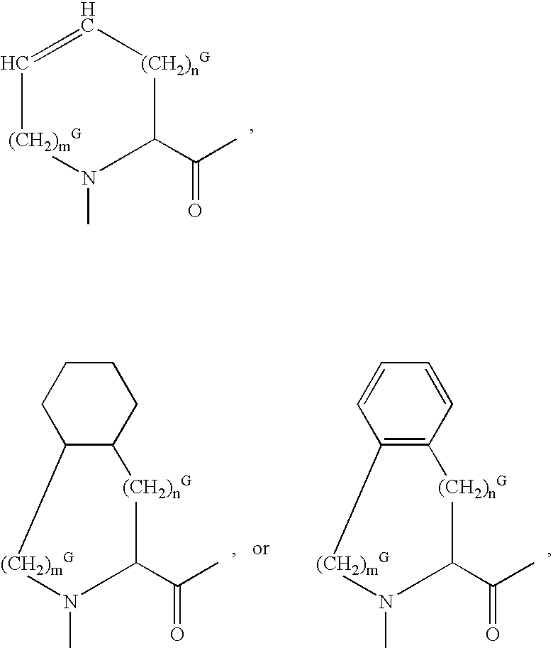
C1=C[(CH2)nG]C(C(=O)C)N(C)[(CH2)mG]1.[(CH2)mG]1N(C)C(C(=O)C)[(CH2)nG]C2C1CCCC2.[(CH2)mG]1N(C)C(C(=O)C)[(CH2)nG]C2=C1C=CC=C2
